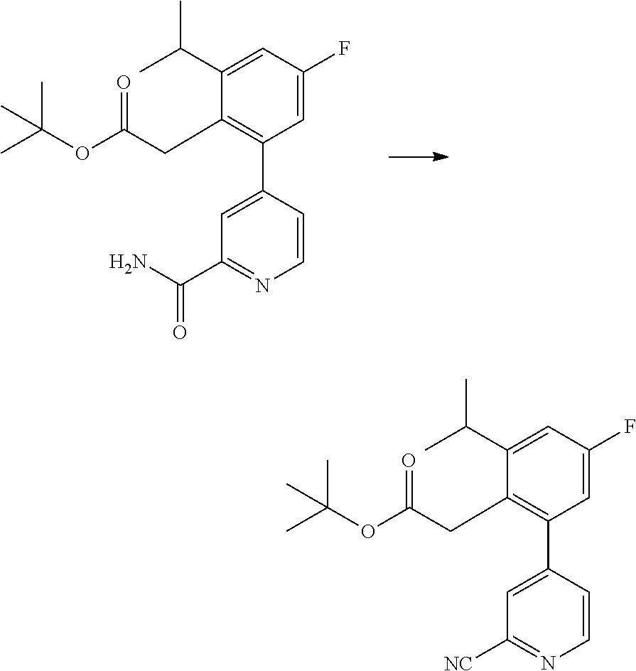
C1=C(F)C=C(C(C)C)C(CC(OC(C)(C)C)=O)=C1C1=CC(C(N)=O)=NC=C1.C1=C(F)C=C(C(C)C)C(CC(OC(C)(C)C)=O)=C1C1=CC([NC])=NC=C1
